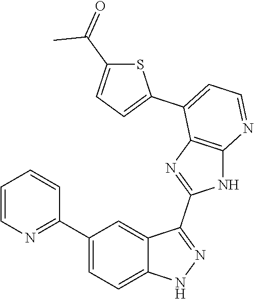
C1(C2=CC=C3C(=C2)C(C2=NC4=C(N2)N=CC=C4C2=CC=C(C(=O)C)S2)=NN3)=NC=CC=C1
